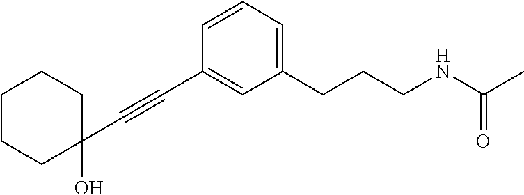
C1(CCCNC(C)=O)=CC=CC(C#CC2(O)CCCCC2)=C1
